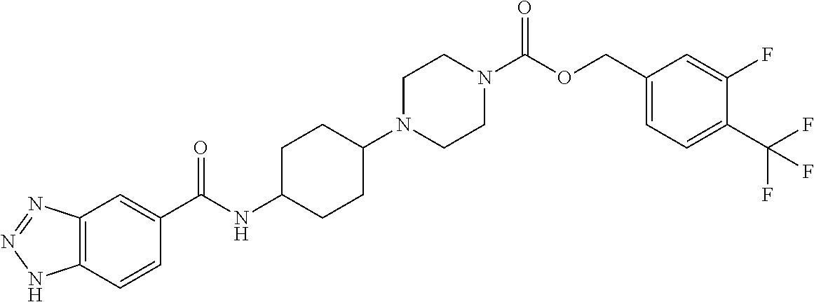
C12=C(C=CC(C(NC3CCC(N4CCN(C(OCC5=CC=C(C(F)(F)F)C(F)=C5)=O)CC4)CC3)=O)=C1)NN=N2
